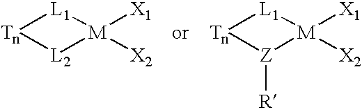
[Tn]1[L1][M]([X1])([X2])[L2]1.[Tn]1[L1][M]([X1])([X2])[Z]1[R]
